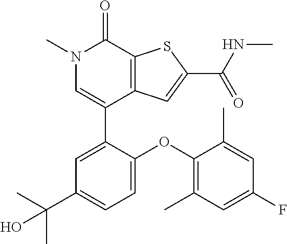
C1(C2=CC(C(C)(C)O)=CC=C2OC2=C(C)C=C(F)C=C2C)=CN(C)C(=O)C2=C1C=C(C(NC)=O)S2
